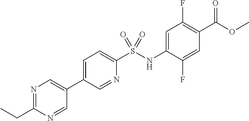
C1=C(C2=CN=C(CC)N=C2)C=NC(S(NC2=CC(F)=C(C(OC)=O)C=C2F)(=O)=O)=C1
